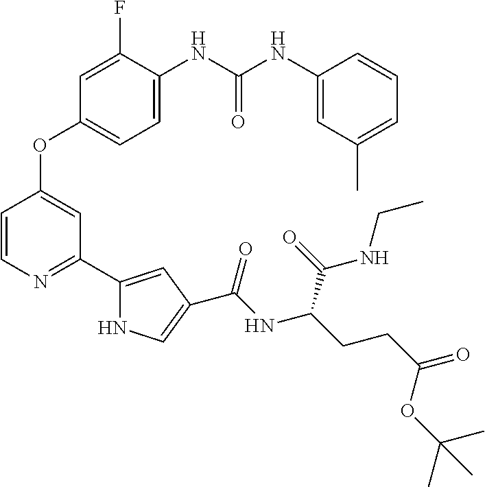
C1=CN=C(C2=CC(C(NC(CCC(=O)OC(C)(C)C)C(=O)NCC)=O)=CN2)C=C1OC1=CC=C(NC(NC2=CC(C)=CC=C2)=O)C(F)=C1
